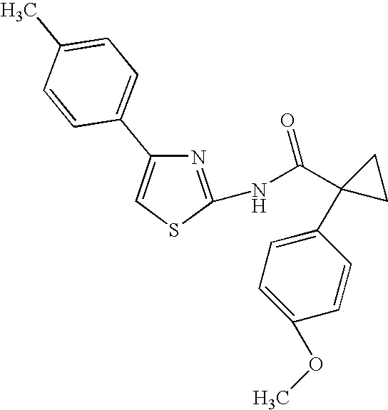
C1=C(C)C=CC(C2=CSC(NC(C3(C4=CC=C(OC)C=C4)CC3)=O)=N2)=C1
